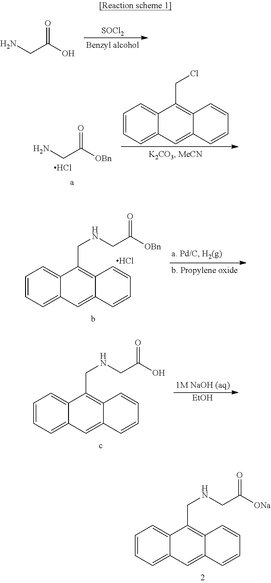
[SOCl2].O=C(O)CN.O=C([OBn])CN.Cl.C1=CC=C2C(=C1)C(CCl)=C1C(=C2)C=CC=C1.C1=CC=C2C(=C1)C(CNCC([OBn])=O)=C1C(=C2)C=CC=C1.Cl.C1=CC=C2C(=C1)C(CNCC(O)=O)=C1C(=C2)C=CC=C1.[EtOH].C1=CC=C2C(=C1)C(CNCC([ONa])=O)=C1C(=C2)C=CC=C1
